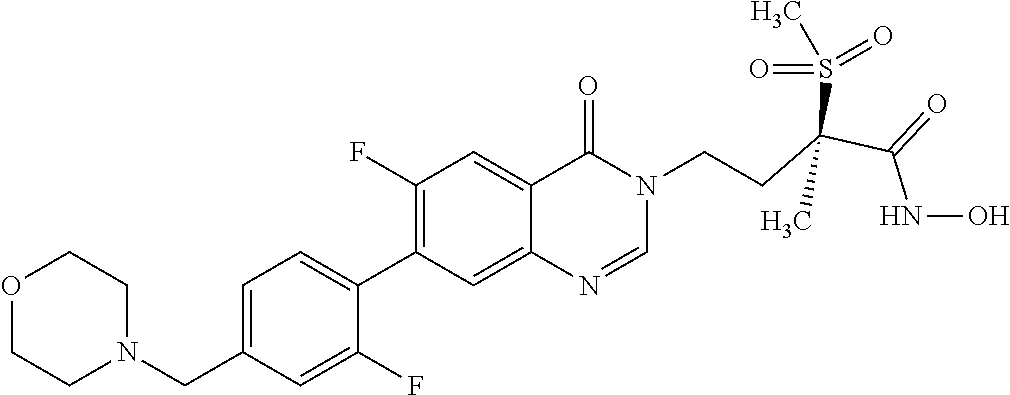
C1=C(CN2CCOCC2)C=C(F)C(C2=C(F)C=C3C(=C2)N=CN(CCC(C(=O)NO)(S(=O)(=O)C)C)C3=O)=C1
